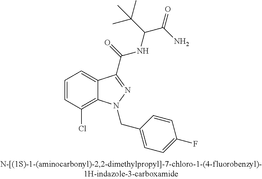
C1=CC(Cl)=C2C(=C1)C(C(=O)NC(C(N)=O)C(C)(C)C)=NN2CC1=CC=C(F)C=C1
